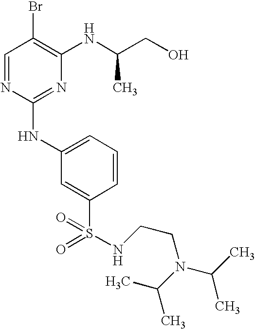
C1=NC(NC2=CC=CC(S(=O)(=O)NCCN(C(C)C)C(C)C)=C2)=NC(NC(CO)C)=C1Br
